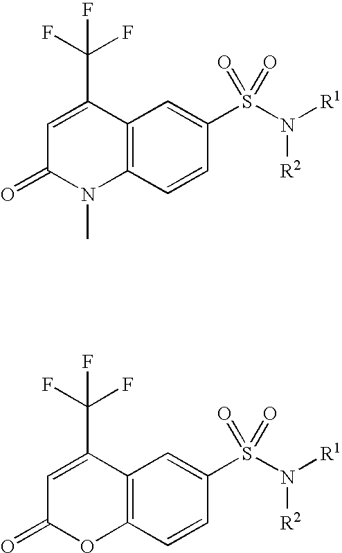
C1=C(C(F)(F)F)C2=C(N(C)C1=O)C=CC(S(N([R1])[R2])(=O)=O)=C2.C1=C(C(F)(F)F)C2=C(OC1=O)C=CC(S(N([R1])[R2])(=O)=O)=C2
